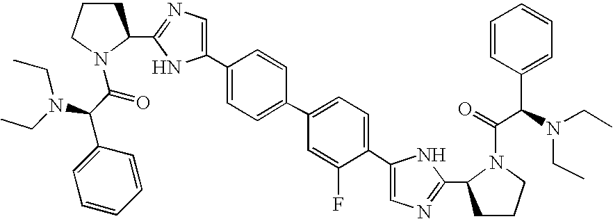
C1CCN(C(=O)C(N(CC)CC)C2=CC=CC=C2)C1C1=NC=C(C2=CC=C(C3=CC=C(C4=CN=C(C5CCCN5C(C(N(CC)CC)C5=CC=CC=C5)=O)N4)C(F)=C3)C=C2)N1
